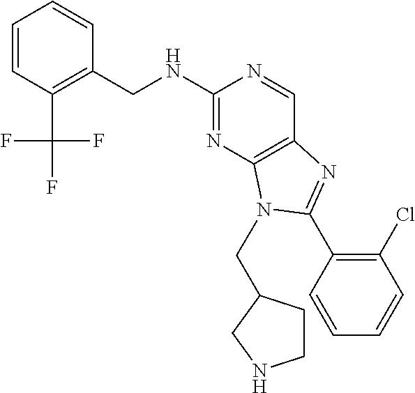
C1=CC(C(F)(F)F)=C(CNC2=NC3=C(C=N2)N=C(C2=C(Cl)C=CC=C2)N3CC2CCNC2)C=C1
